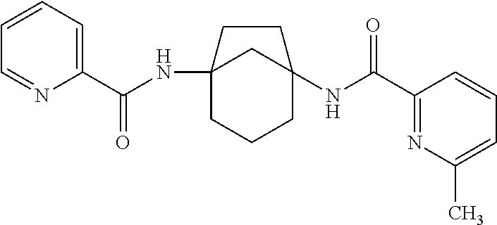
C12(NC(C3=CC=CC=N3)=O)CCCC(NC(C3=NC(C)=CC=C3)=O)(C1)CC2
